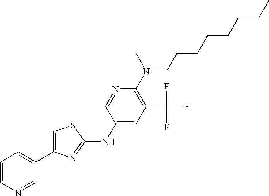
C1=C(C2=CC=CN=C2)N=C(NC2=CC(C(F)(F)F)=C(N(C)CCCCCCCC)N=C2)S1
